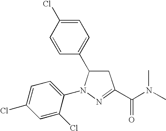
C1=C(Cl)C=CC(C2CC(C(=O)N(C)C)=NN2C2=CC=C(Cl)C=C2Cl)=C1
